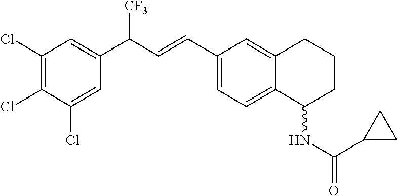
C1(Cl)=CC(C(C=CC2=CC=C3C(=C2)CCCC3NC(C2CC2)=O)[CF3])=CC(Cl)=C1Cl
